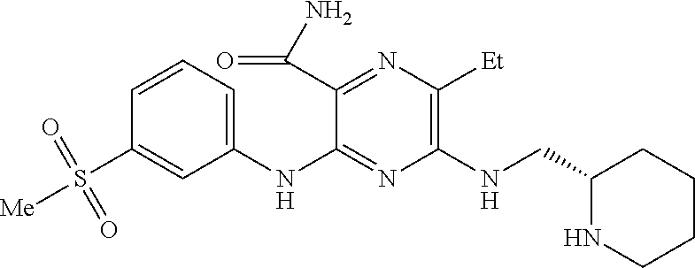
C1(NC2=NC(NCC3NCCCC3)=C([Et])N=C2C(N)=O)=CC=CC(S([Me])(=O)=O)=C1
